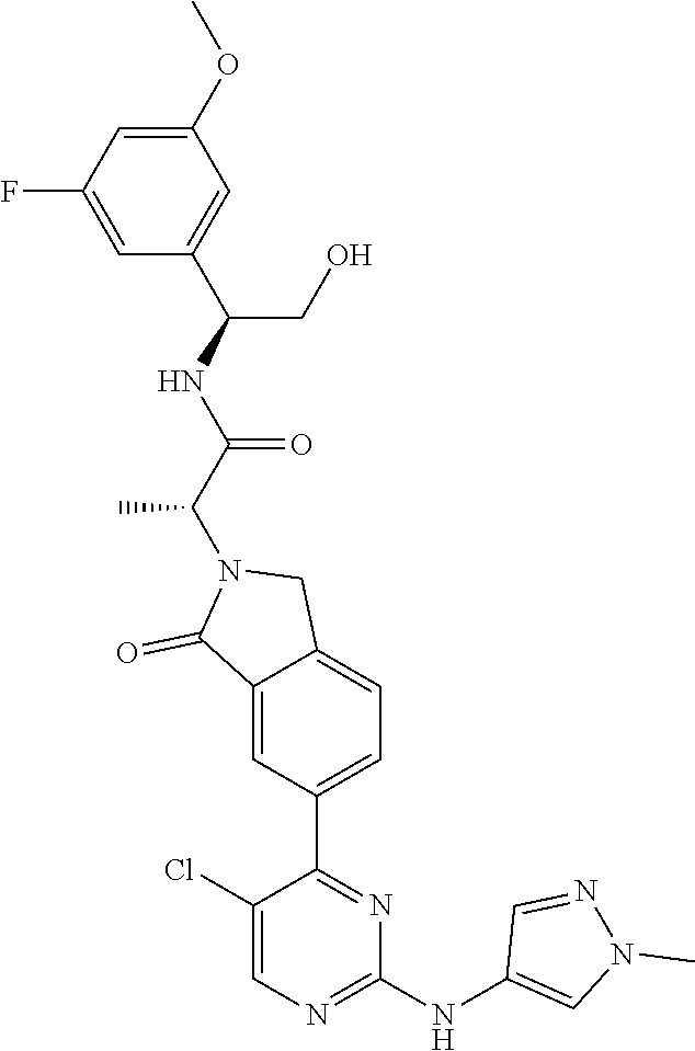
C1=C(F)C=C(OC)C=C1C(NC(C(N1C(=O)C2=CC(C3=NC(NC4=CN(C)N=C4)=NC=C3Cl)=CC=C2C1)C)=O)CO
